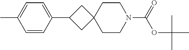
C1=CC(C2CC3(C2)CCN(C(=O)OC(C)(C)C)CC3)=CC=C1C
